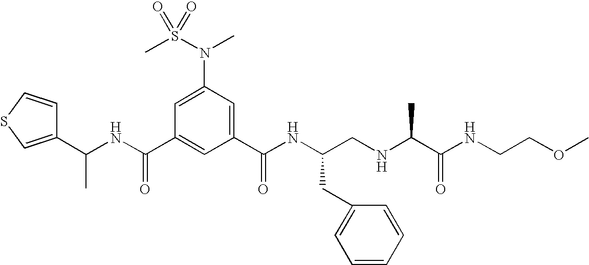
C1(C(NC(C2=CC(C(NC(CNC(C(NCCOC)=O)C)CC3=CC=CC=C3)=O)=CC(N(S(C)(=O)=O)C)=C2)=O)C)=CSC=C1
